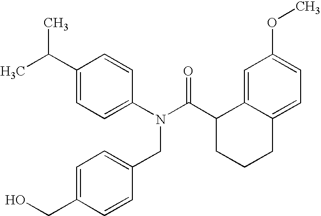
C1(C(C)C)=CC=C(N(C(C2CCCC3=CC=C(OC)C=C23)=O)CC2=CC=C(CO)C=C2)C=C1
